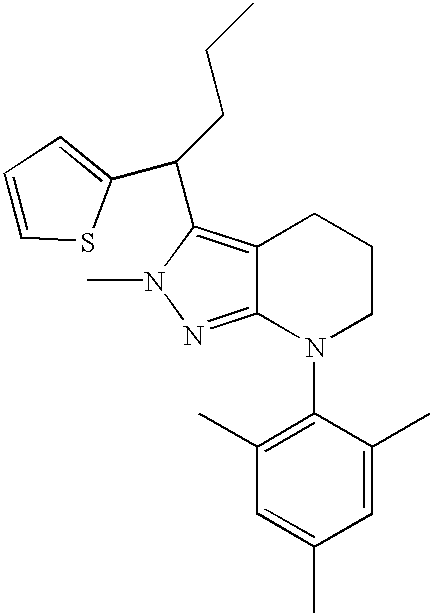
C12=C(C(CCC)C3=CC=CS3)N(C)N=C1N(C1=C(C)C=C(C)C=C1C)CCC2
